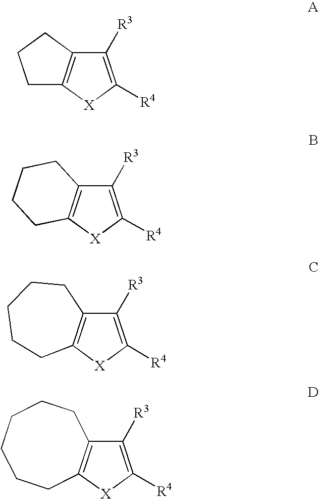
[X]1C([R4])=C([R3])C2=C1CCC2.[X]1C([R4])=C([R3])C2=C1CCCC2.[X]1C([R4])=C([R3])C2=C1CCCCC2.[X]1C([R4])=C([R3])C2=C1CCCCCC2
